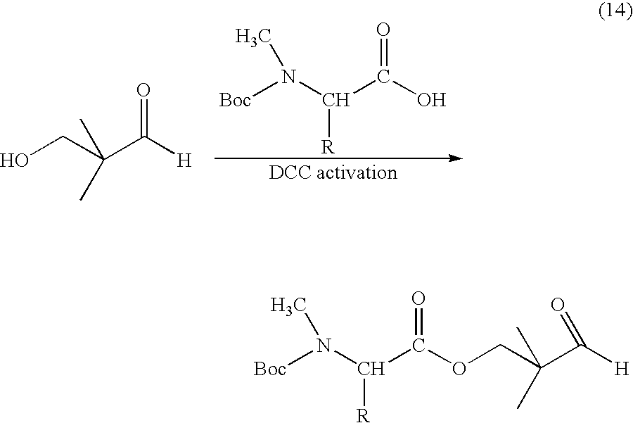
OCC(C([H])=O)(C)C.[Boc]N(C(C(O)=O)[R])C.[Boc]N(C(C(=O)OCC(C([H])=O)(C)C)[R])C
